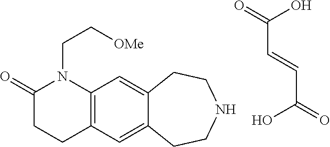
C(C=CC(O)=O)(O)=O.C1(=O)CCC2=C(N1CC[OMe])C=C1C(=C2)CCNCC1
